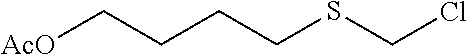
[AcO]CCCCSCCl
